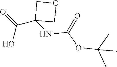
OC(=O)C1(NC(=O)OC(C)(C)C)COC1
